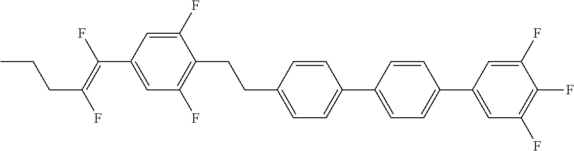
C(C1=CC=C(C2=CC=C(C3=CC(F)=C(F)C(F)=C3)C=C2)C=C1)CC1=C(F)C=C(C(=C(F)CCC)F)C=C1F
